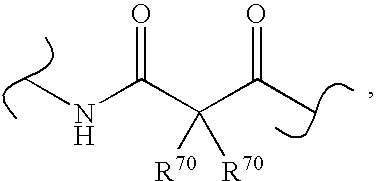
N(C)C(C(C(C)=O)([R70])[R70])=O
